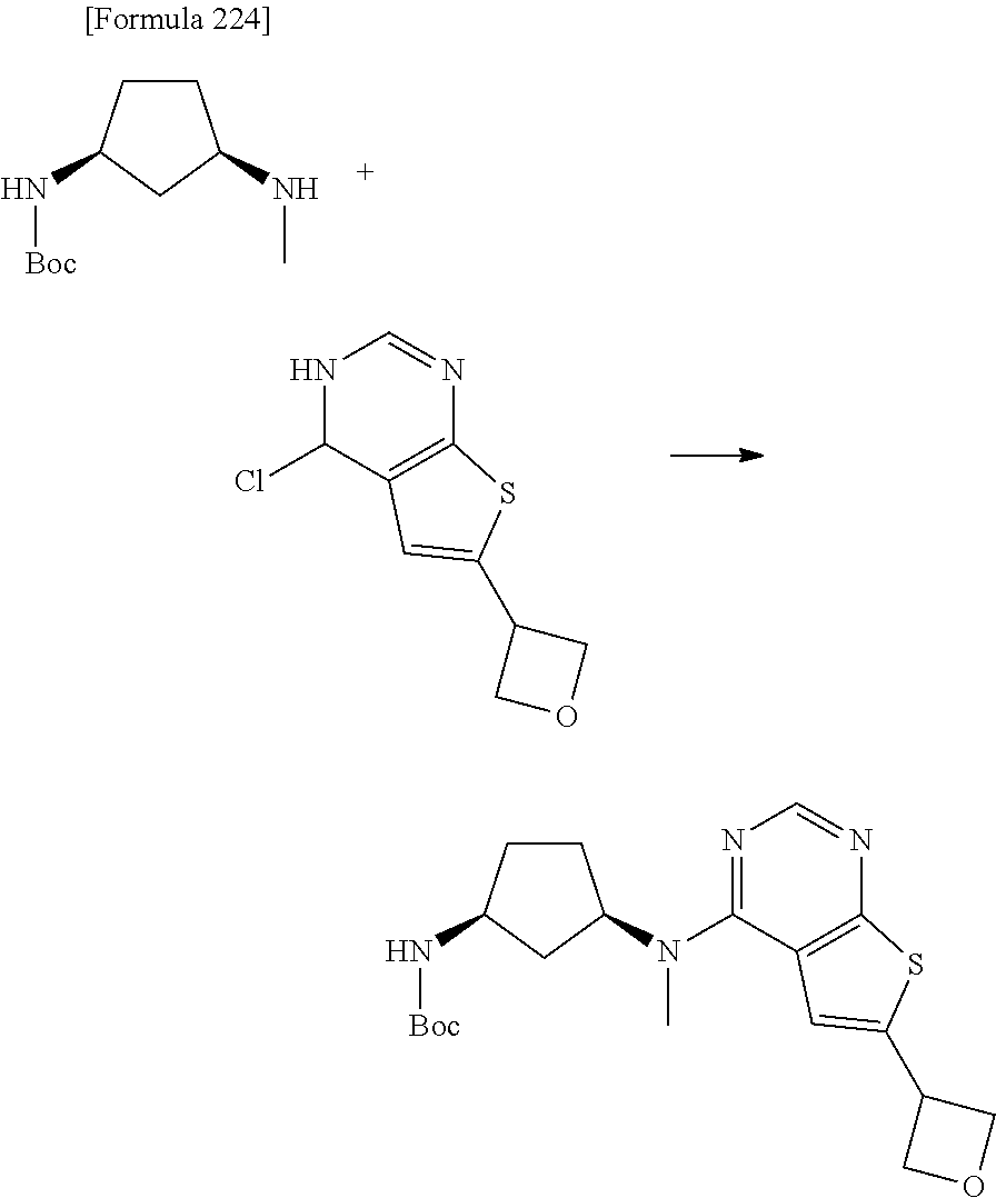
C1CC(N[Boc])CC1NC.ClC1C2=C(N=CN1)SC(C1COC1)=C2.C1CC(N[Boc])CC1N(C)C1=NC=NC2=C1C=C(C1COC1)S2
